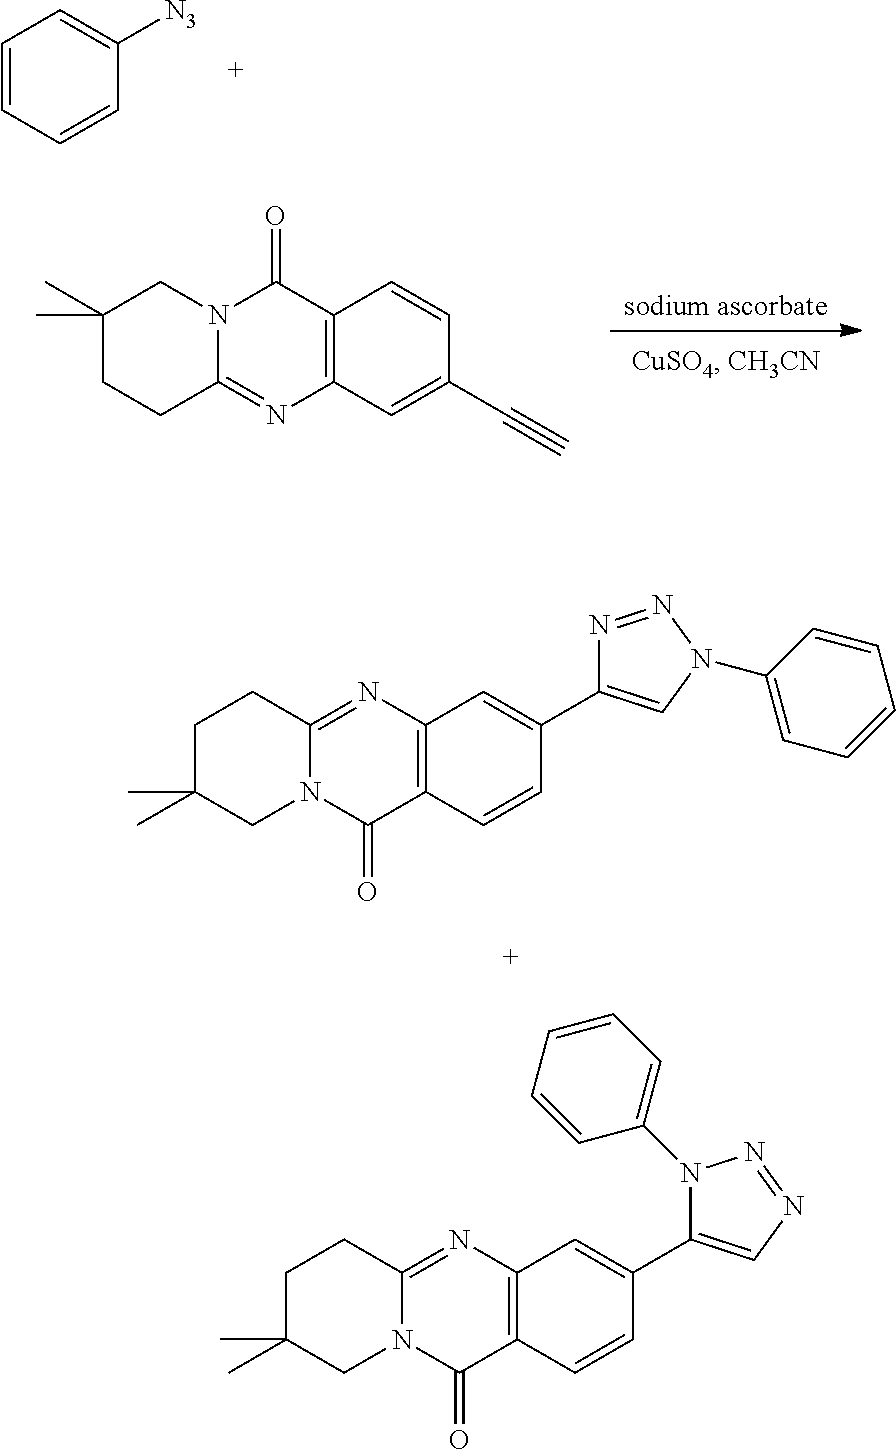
[sodium ascorbate].C12=C(C=CC(C#C)=C1)C(=O)N1C(=N2)CCC(C)(C)C1.C1=CC=CC([N3])=C1.N1=NN(C2=CC=CC=C2)C=C1C1=CC2=C(C=C1)C(=O)N1C(=N2)CCC(C)(C)C1.N1(C2=CC=CC=C2)N=NC=C1C1=CC2=C(C=C1)C(=O)N1C(=N2)CCC(C)(C)C1
